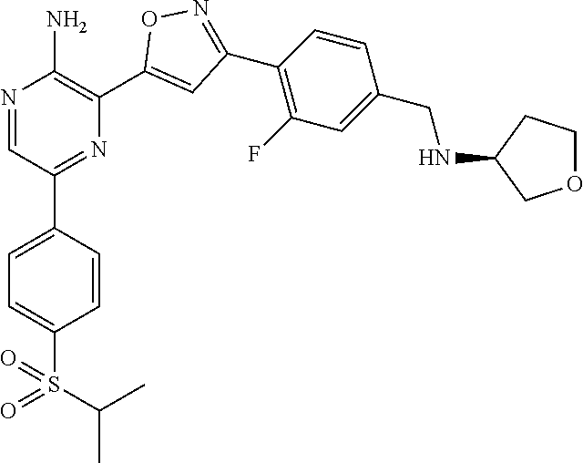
N1=CC(C2=CC=C(S(=O)(C(C)C)=O)C=C2)=NC(C2=CC(C3=C(F)C=C(CNC4COCC4)C=C3)=NO2)=C1N
